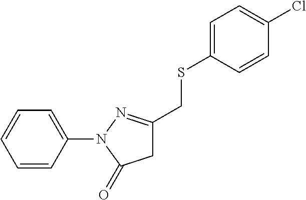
C1=CC(N2N=C(CSC3=CC=C(Cl)C=C3)CC2=O)=CC=C1
